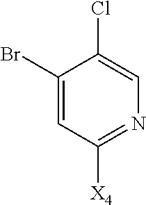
C1(Br)=CC([X4])=NC=C1Cl
